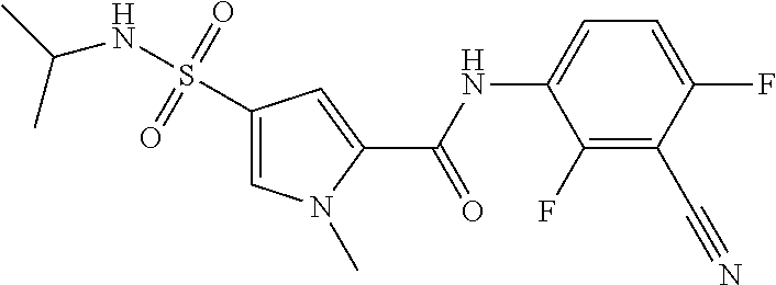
C1(S(NC(C)C)(=O)=O)=CN(C)C(C(NC2=CC=C(F)C(C#N)=C2F)=O)=C1
